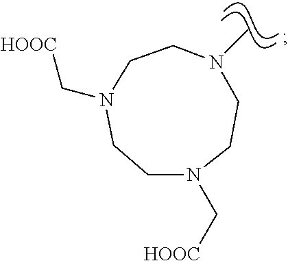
C1CN(C[HOOC])CCN(C[HOOC])CCN1C
